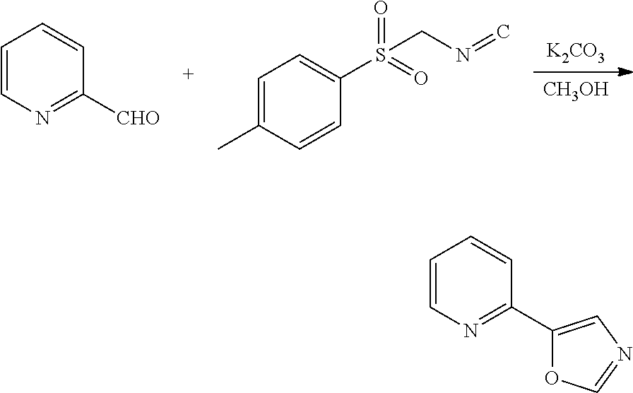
C1=CN=C(C2=CN=CO2)C=C1.[K2CO3].[CH3OH].C1=CN=C([CHO])C=C1.C1=C(C)C=CC(S(=O)(=O)CN=C)=C1
